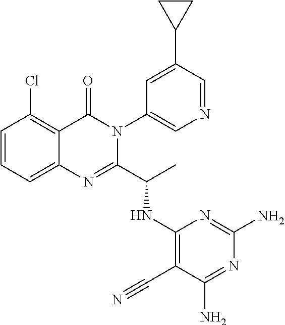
C1=CC=C2C(=C1Cl)C(=O)N(C1=CN=CC(C3CC3)=C1)C(C(C)NC1=C(C#N)C(N)=NC(N)=N1)=N2
